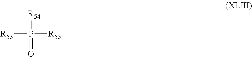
[R53]P([R54])(=O)[R55]
